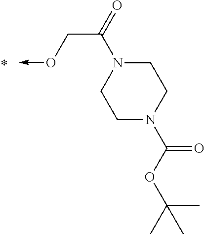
C1N(C(OC(C)(C)C)=O)CCN(C(=O)CO->C)C1
